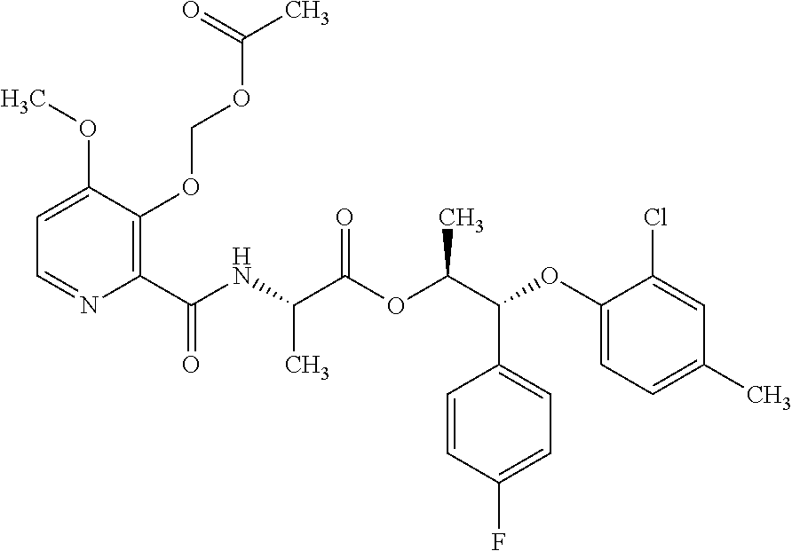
C1=C(OC)C(OCOC(C)=O)=C(C(NC(C(OC(C(C2=CC=C(F)C=C2)OC2=CC=C(C)C=C2Cl)C)=O)C)=O)N=C1
